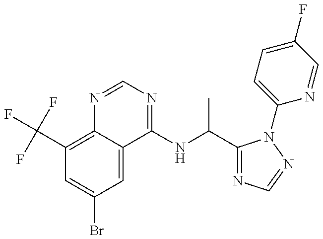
C1(C(F)(F)F)=C2C(=CC(Br)=C1)C(NC(C)C1=NC=NN1C1=CC=C(F)C=N1)=NC=N2
